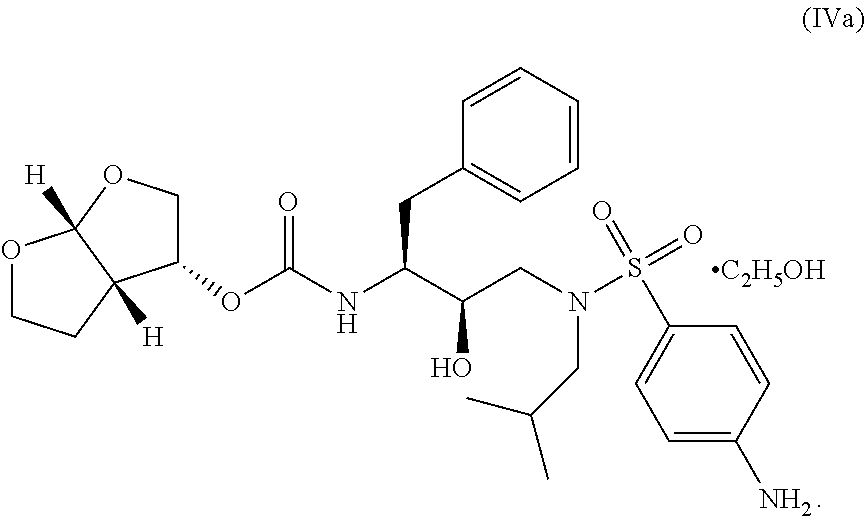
O1CCC2([H])C1([H])OCC2OC(NC(C(CN(S(=O)(C1=CC=C(N)C=C1)=O)CC(C)C)O)CC1=CC=CC=C1)=O.[C2H5OH]
